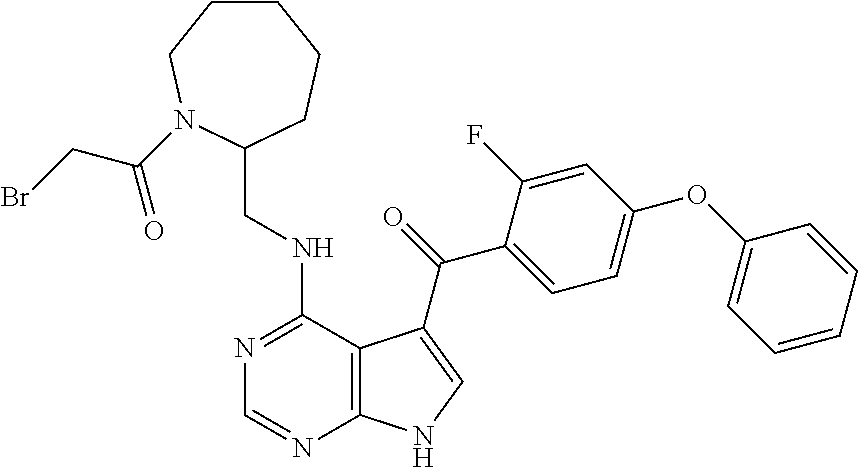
C1=CC=CC(OC2=CC=C(C(=O)C3=CNC4=C3C(NCC3CCCCCN3C(CBr)=O)=NC=N4)C(F)=C2)=C1
